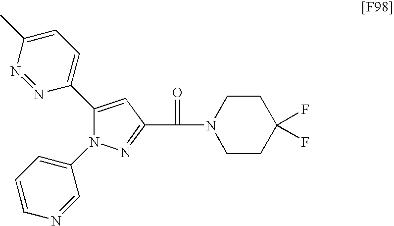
C1(C2=CC=C(C)N=N2)=CC(C(=O)N2CCC(F)(F)CC2)=NN1C1=CC=CN=C1
